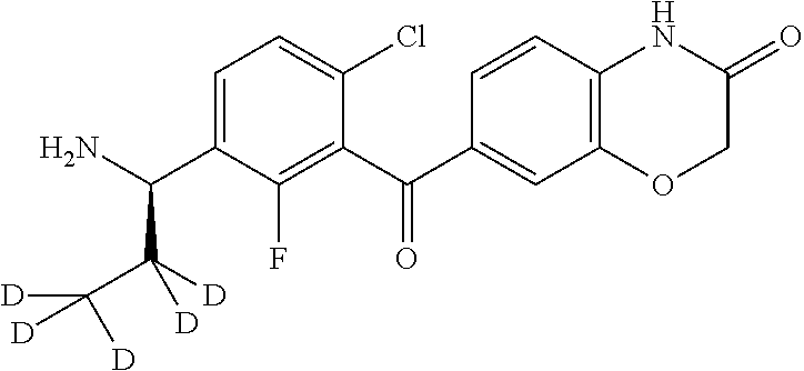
C1(C(C2=CC3=C(C=C2)NC(=O)CO3)=O)=C(F)C(C(N)C(C([D])([D])[D])([D])[D])=CC=C1Cl
